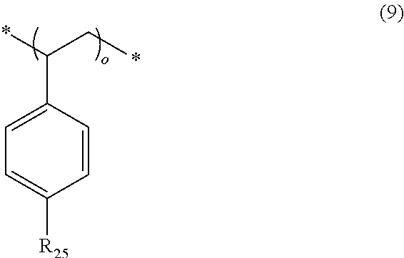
C1=C(C(*)C*)C=CC([R25])=C1
